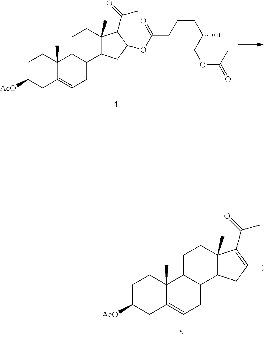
C1C([AcO])CC2=CCC3C(C2(C)C1)CCC1(C)C3CC(OC(CCCC(C)COC(=O)C)=O)C1C(=O)C.C1C([AcO])CC2=CCC3C(C2(C)C1)CCC1(C)C3CC=C1C(=O)C
